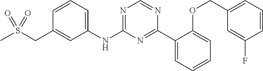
C1(NC2=NC=NC(C3=CC=CC=C3OCC3=CC=CC(F)=C3)=N2)=CC=CC(CS(C)(=O)=O)=C1
